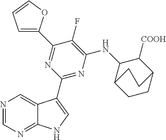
N1=CN=C2C(=C1)C(C1=NC(NC3C4CCC(C3[COOH])CC4)=C(F)C(C3=CC=CO3)=N1)=CN2
